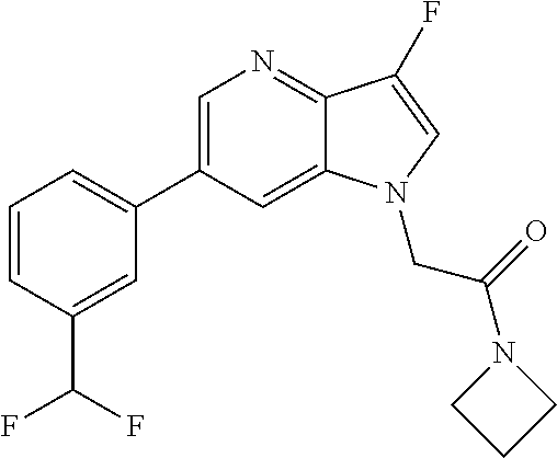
C1=C(C2=CC=CC(C(F)F)=C2)C=C2C(=N1)C(F)=CN2CC(=O)N1CCC1
